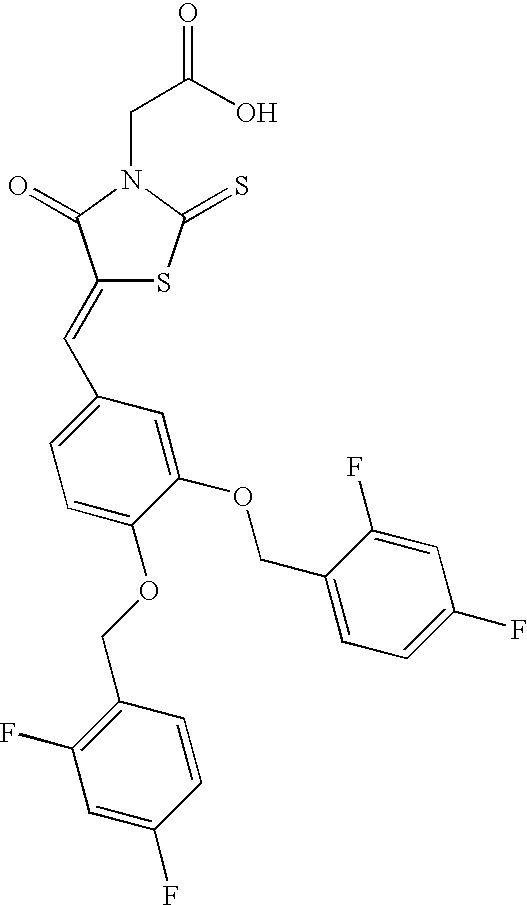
C(C(O)=O)N1C(=O)C(=CC2=CC=C(OCC3=C(F)C=C(F)C=C3)C(OCC3=CC=C(F)C=C3F)=C2)SC1=S
